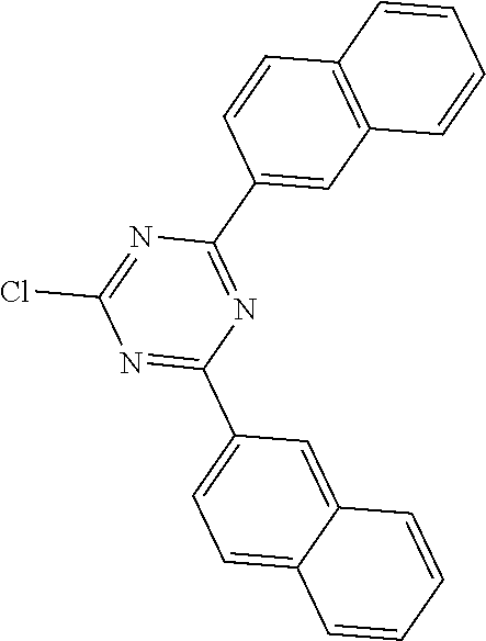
N1=C(C2=CC=C3C(=C2)C=CC=C3)N=C(C2=CC3=C(C=C2)C=CC=C3)N=C1Cl
